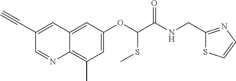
C1(C#C)=CC2=CC(OC(SC)C(NCC3=NC=CS3)=O)=CC(C)=C2N=C1
